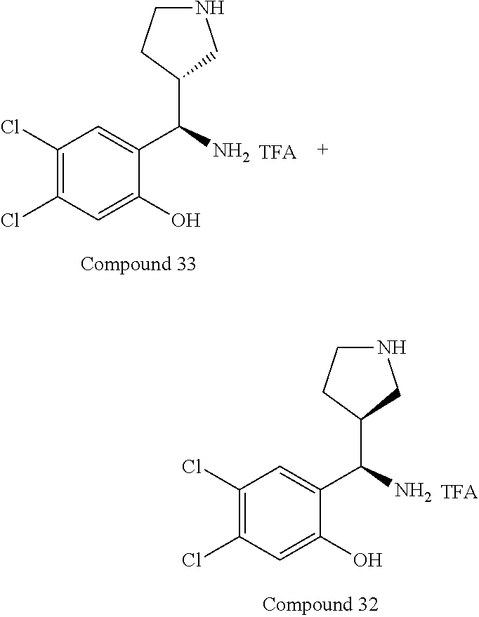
N1CCC(C(N)C2=CC(Cl)=C(Cl)C=C2O)C1.N1CCC(C(N)C2=CC(Cl)=C(Cl)C=C2O)C1
